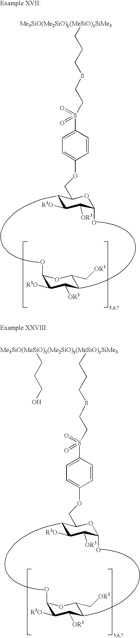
C1(O)C([R3O])C([OR3])CC(C[OR3])O1.[Me3SiO(Me2SiO)y(MeSiO)zSiMe3]CCCSCCS(C1=CC=C(OCC2CC([R3O])C([OR3])C(O)O2)C=C1)(=O)=O.C1(O)C([R3O])C([OR3])CC(C[OR3])O1.[Me3SiO(MeSiO)x(Me2SiO)y(MeSiO)zSiMe3](CCCSCCS(C1=CC=C(OCC2CC([R3O])C([OR3])C(O)O2)C=C1)(=O)=O)CCCO
